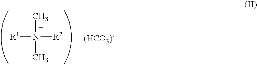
CN([R1])([R2])C
